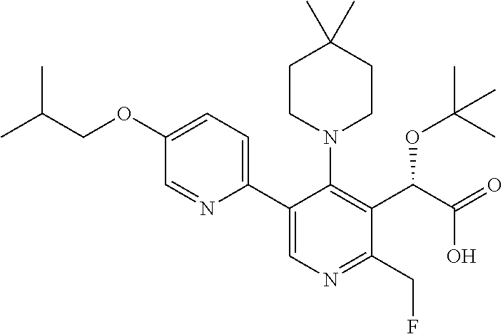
CC(COC1=CC=C(C2=CN=C(CF)C(C(C(=O)O)OC(C)(C)C)=C2N2CCC(C)(C)CC2)N=C1)C
